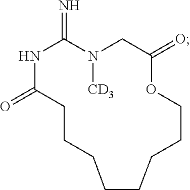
N1C(=O)CCCCCCCCOC(=O)CN([CD3])C1=N
